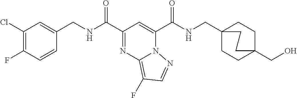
C1(Cl)=C(F)C=CC(CNC(C2=NC3=C(F)C=NN3C(C(NCC34CCC(CO)(CC3)CC4)=O)=C2)=O)=C1
